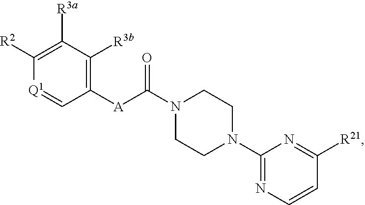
N1(C([A]C2=C([R3b])C([R3a])=C([R2])[Q1]=C2)=O)CCN(C2=NC=CC([R21])=N2)CC1
